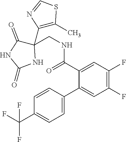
C1(C(F)(F)F)=CC=C(C2=CC(F)=C(F)C=C2C(NCC2(C3=C(C)SC=N3)C(=O)NC(=O)N2)=O)C=C1
